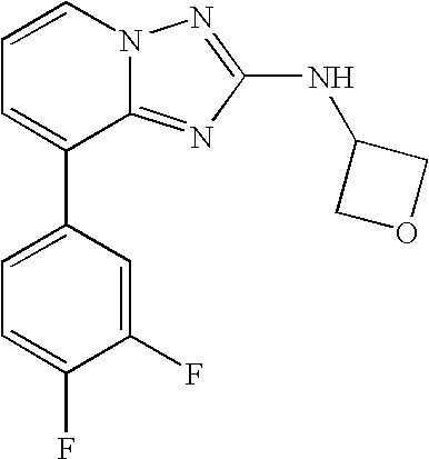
C1=CN2C(=NC(NC3COC3)=N2)C(C2=CC=C(F)C(F)=C2)=C1
